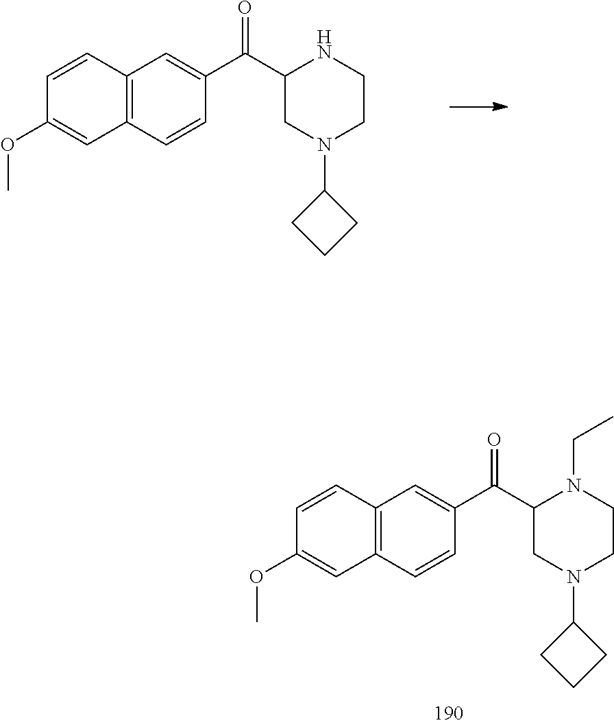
C1=CC2=C(C=C1OC)C=CC(C(C1CN(C3CCC3)CCN1CC)=O)=C2.C1=CC2=C(C=C1OC)C=CC(C(C1CN(C3CCC3)CCN1)=O)=C2
